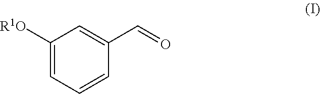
C1([R1O])=CC=CC(C=O)=C1
